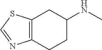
C12=C(CCC(NC)C1)N=CS2
